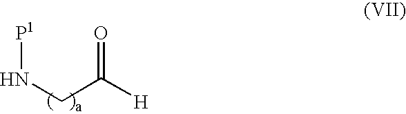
[P1]NCC([H])=O
